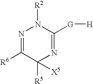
N1=C([R6])C([R5])([X5])N=C([G][H])N1[R2]
